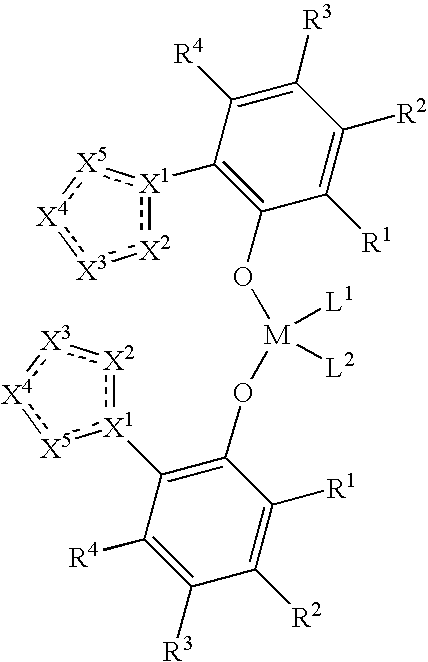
C1([R4])=C([R3])C([R2])=C([R1])C(O[M](OC2=C([X1]3:[X2]:[X3]:[X4]:[X5]:3)C([R4])=C([R3])C([R2])=C2[R1])([L1])[L2])=C1[X1]1:[X2]:[X3]:[X4]:[X5]:1
